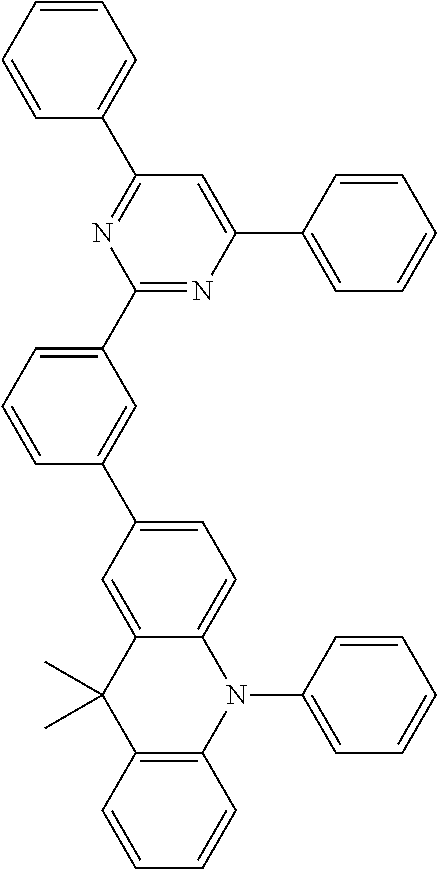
C1=CC=C(C2=NC(C3=CC=CC=C3)=CC(C3=CC=CC=C3)=N2)C=C1C1=CC=C2C(=C1)C(C)(C)C1=C(N2C2=CC=CC=C2)C=CC=C1
